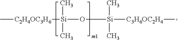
C[C2H4OC3H6][Si](O[Si](C)(C)[C3H6OC2H4]C)(C)C
